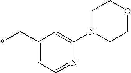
C1(C*)=CC=NC(N2CCOCC2)=C1
